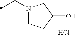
C(N1CCC(O)C1)C.Cl
